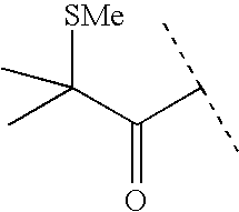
CC(C(C(C)C)=O)([SMe])C
